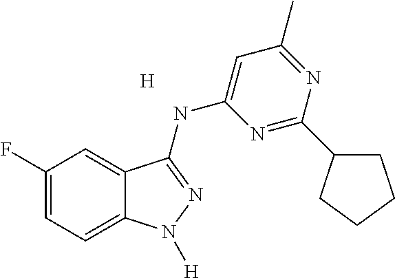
C1(F)=CC=C2C(=C1)C(NC1=CC(C)=NC(C3CCCC3)=N1)=NN2[H].[H]
